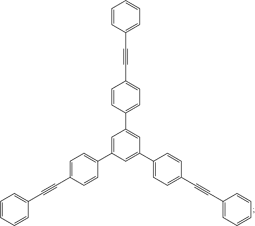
C(#CC1=CC=CC=C1)C1=CC=C(C2=CC(C3=CC=C(C#CC4=CC=CC=C4)C=C3)=CC(C3=CC=C(C#CC4=CC=CC=C4)C=C3)=C2)C=C1
